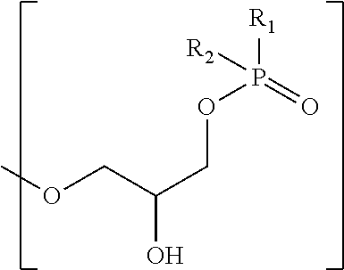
COCC(COP(=O)([R1])[R2])O
